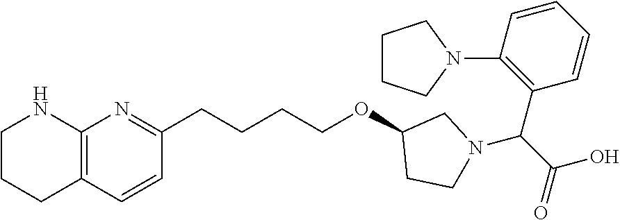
C12=C(C=CC(CCCCOC3CCN(C(C(=O)O)C4=C(N5CCCC5)C=CC=C4)C3)=N1)CCCN2
